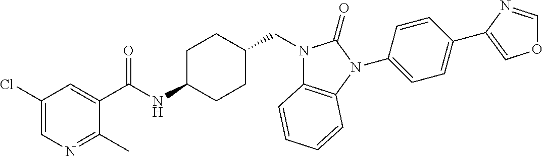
C1(Cl)=CN=C(C)C(C(NC2CCC(CN3C4=C(N(C5=CC=C(C6=COC=N6)C=C5)C3=O)C=CC=C4)CC2)=O)=C1
